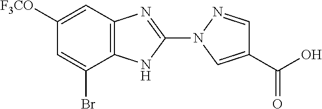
C12=C(N=C(N3C=C(C(O)=O)C=N3)N1)C=C([F3CO])C=C2Br
